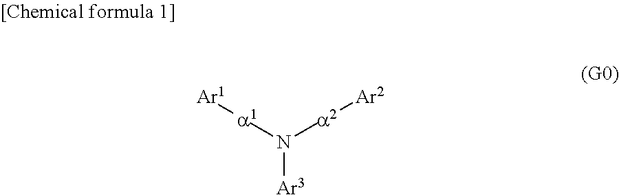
[Ar3]N([a1][Ar1])[a2][Ar2]
